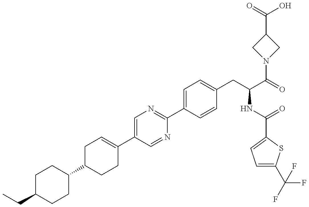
C(C1CCC(C2CCC(C3=CN=C(C4=CC=C(CC(NC(=O)C5=CC=C(C(F)(F)F)S5)C(N5CC(C(O)=O)C5)=O)C=C4)N=C3)=CC2)CC1)C
